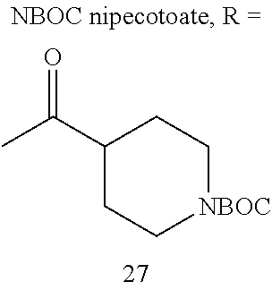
[NBOC]1CCC(C(C)=O)CC1
